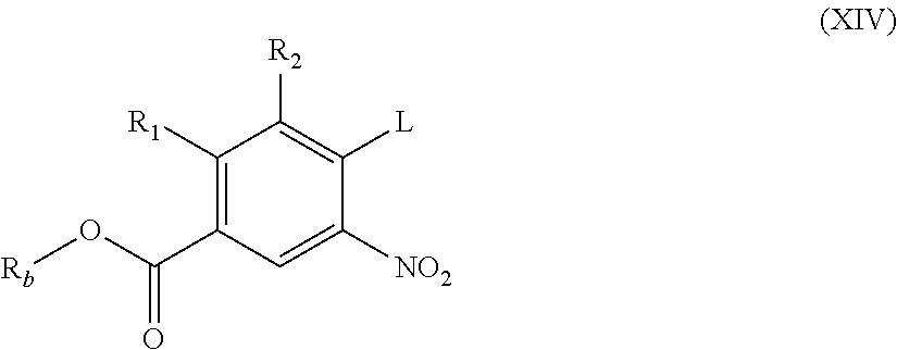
C1([R1])=C(C(O[Rb])=O)C=C([NO2])C([L])=C1[R2]
